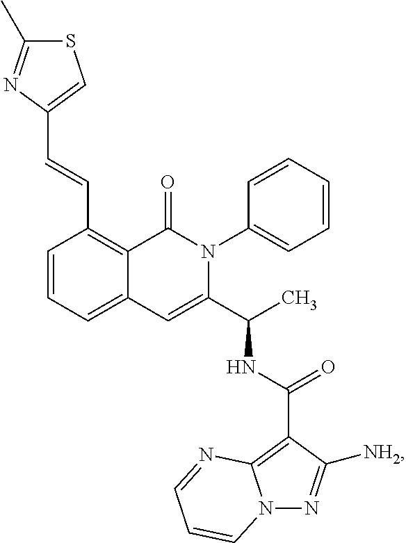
C1(C=CC2=CSC(C)=N2)=C2C(=CC=C1)C=C(C(C)NC(C1=C3N(N=C1[NH2])C=CC=N3)=O)N(C1=CC=CC=C1)C2=O
